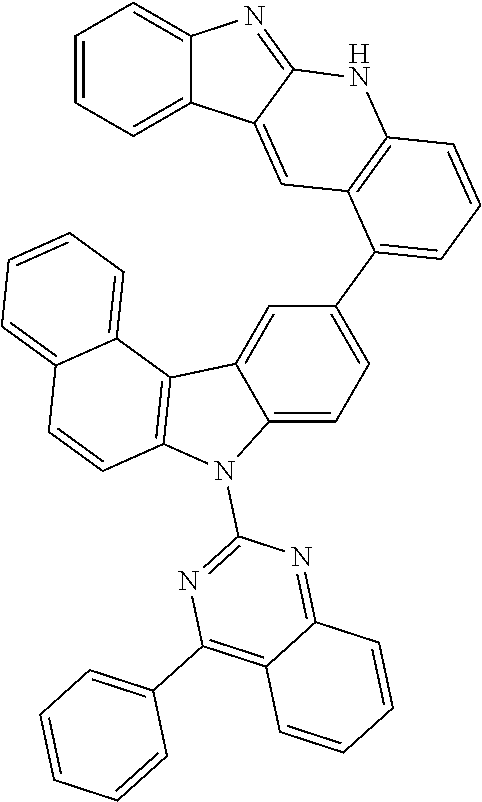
C1=CC=C2C(=C1)N=C1C2=CC2=C(N1)C=CC=C2C1=CC=C2C(=C1)C1=C(N2C2=NC(C3=CC=CC=C3)=C3C(=N2)C=CC=C3)C=CC2=CC=CC=C12
